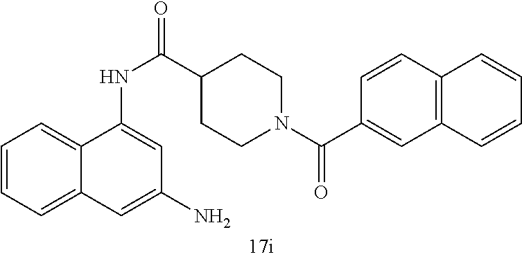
C1=CC=C2C(=C1)C(NC(C1CCN(C(C3=CC4=C(C=C3)C=CC=C4)=O)CC1)=O)=CC(N)=C2
